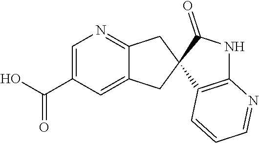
C(=O)(C1=CN=C2C(=C1)CC1(C2)C(=O)NC2=C1C=CC=N2)O
